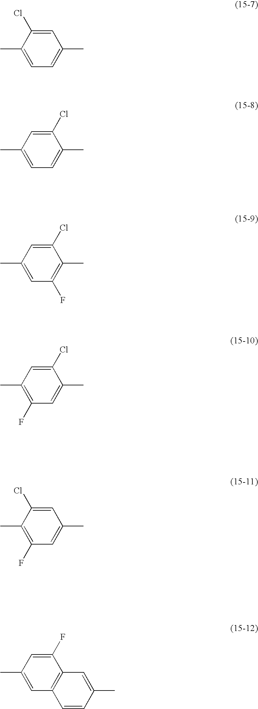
C1=C(Cl)C(C)=CC=C1C.C1=C(Cl)C(C)=CC=C1C.C1=C(Cl)C(C)=C(F)C=C1C.C1=C(Cl)C(C)=CC(F)=C1C.C1=C(Cl)C(C)=C(F)C=C1C.C1(F)=CC(C)=CC2=C1C=C(C)C=C2
